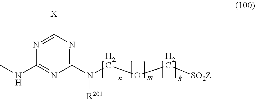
N1=C(N([R201])COC[SO2Z])N=C(NC)N=C1[X]
